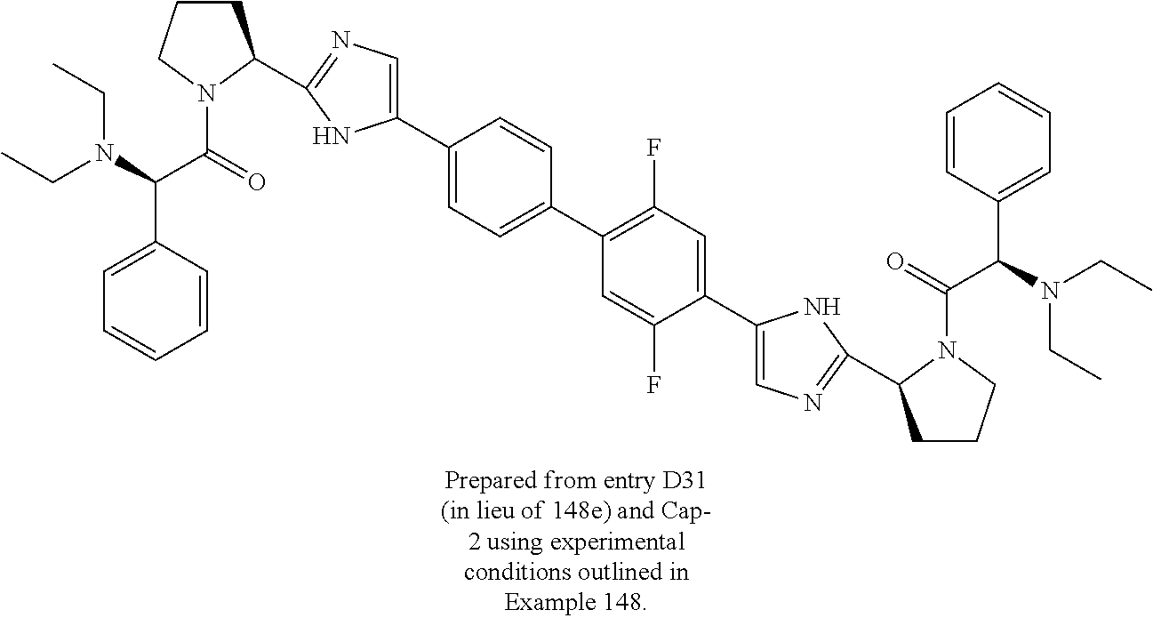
C1CCN(C(=O)C(N(CC)CC)C2=CC=CC=C2)C1C1=NC=C(C2=CC=C(C3=C(F)C=C(C4=CN=C(C5CCCN5C(=O)C(N(CC)CC)C5=CC=CC=C5)N4)C(F)=C3)C=C2)N1
